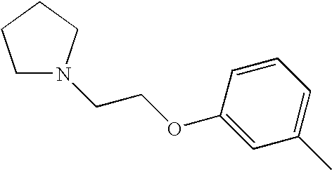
C1N(CCOC2=CC(C)=CC=C2)CCC1
